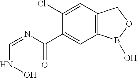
C12=C(C=C(Cl)C(C(N=CNO)=O)=C1)COB2O
